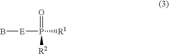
B[E]P(=O)([R1])[R2]
